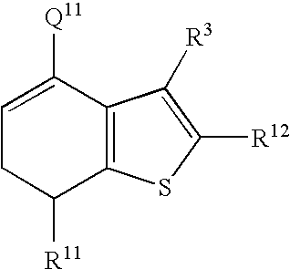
C1([Q11])=CCC([R11])C2=C1C([R3])=C([R12])S2
